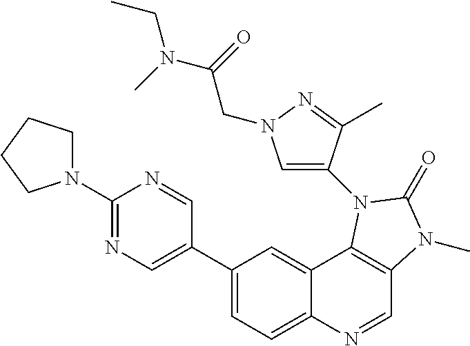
C1(N2CCCC2)=NC=C(C2=CC=C3C(=C2)C2=C(C=N3)N(C)C(=O)N2C2=CN(CC(N(CC)C)=O)N=C2C)C=N1
